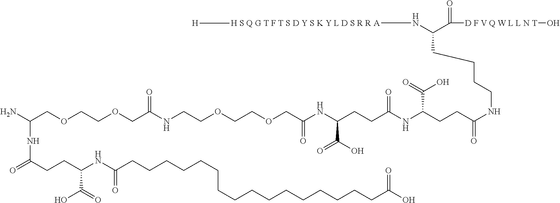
N(CCCCC(C([D F V Q W L L N T]O)=O)N[H S Q G T F T S D Y S K Y L D S R R A][H])C(CCC(NC(CCC(NC(COCCOCCNC(COCCOCC(NC(=O)CCC(NC(CCCCCCCCCCCCCCCCC(O)=O)=O)C(=O)O)N)=O)=O)C(O)=O)=O)C(O)=O)=O
